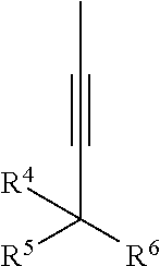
CC#CC([R5])([R6])[R4]
